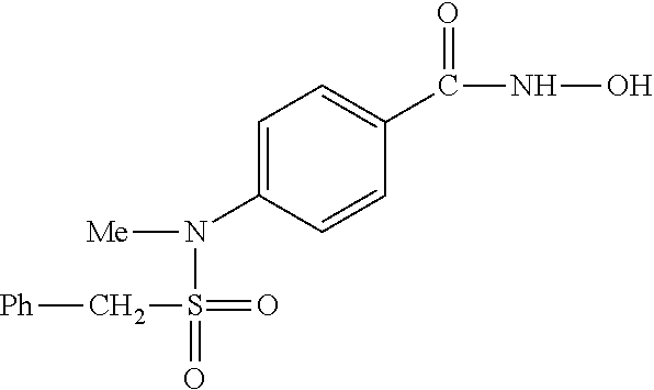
[Ph]CS(=O)(=O)N(C1=CC=C(C(NO)=O)C=C1)[Me]
